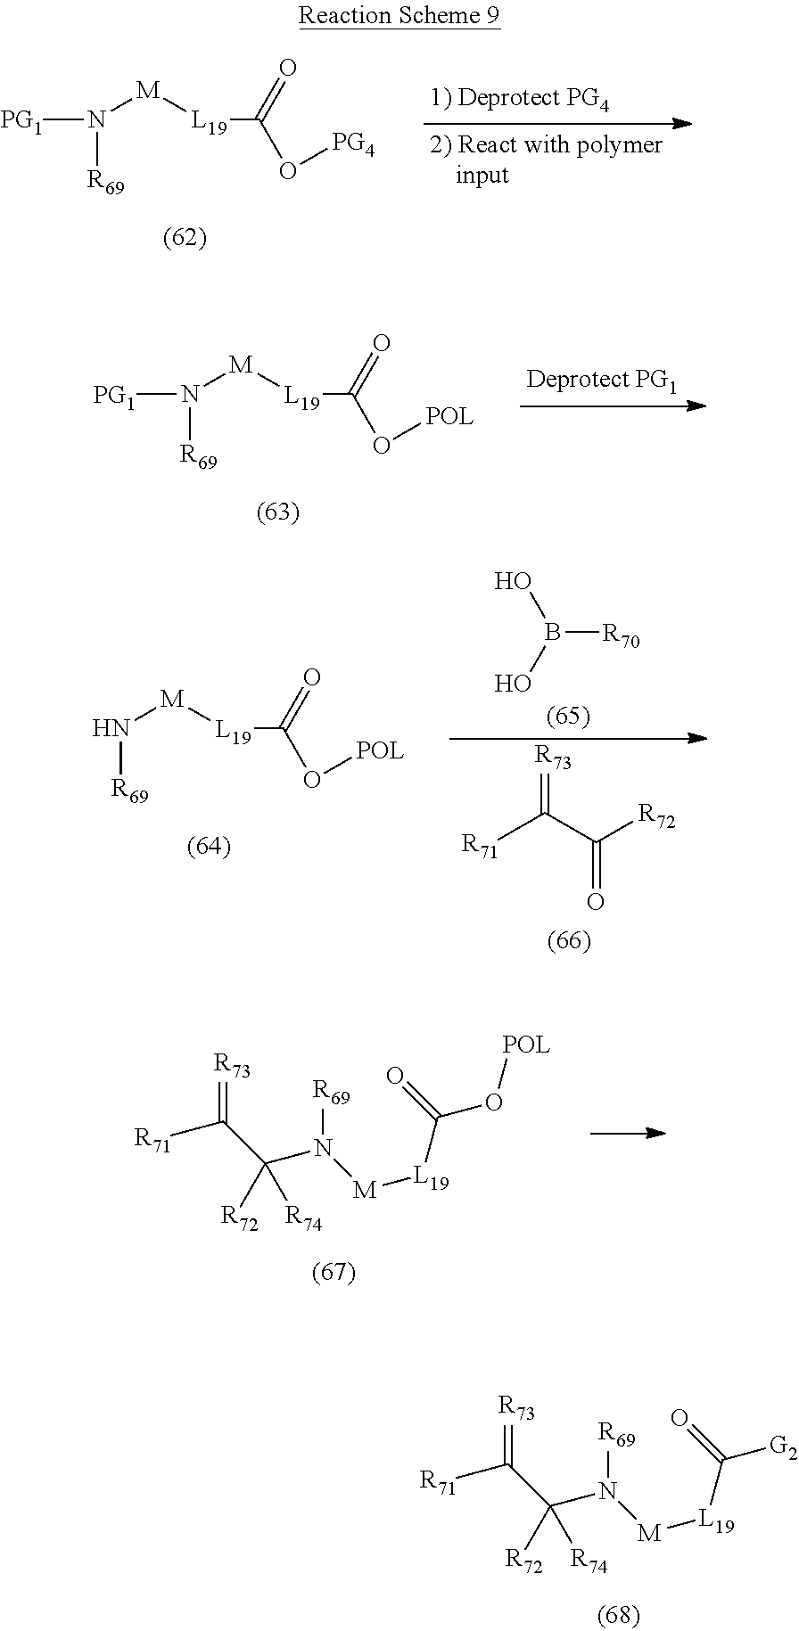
N([R69])([M][L19]C(=O)O[PG4])[PG1].N([R69])([M][L19]C(=O)O[POL])[PG1].N([R69])[M][L19]C(=O)O[POL].OB(O)[R70].[R71]C(C([R72])=O)=[R73].[R71]C(C(N([M][L19]C(=O)O[POL])[R69])([R72])[R74])=[R73].[R71]C(C(N([M][L19]C(=O)[G2])[R69])([R72])[R74])=[R73]
